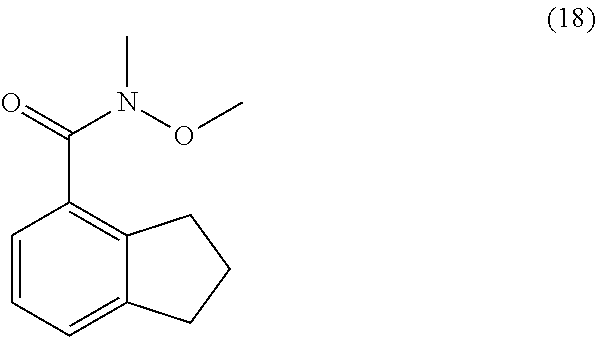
C1=CC=C2C(=C1C(=O)N(OC)C)CCC2
